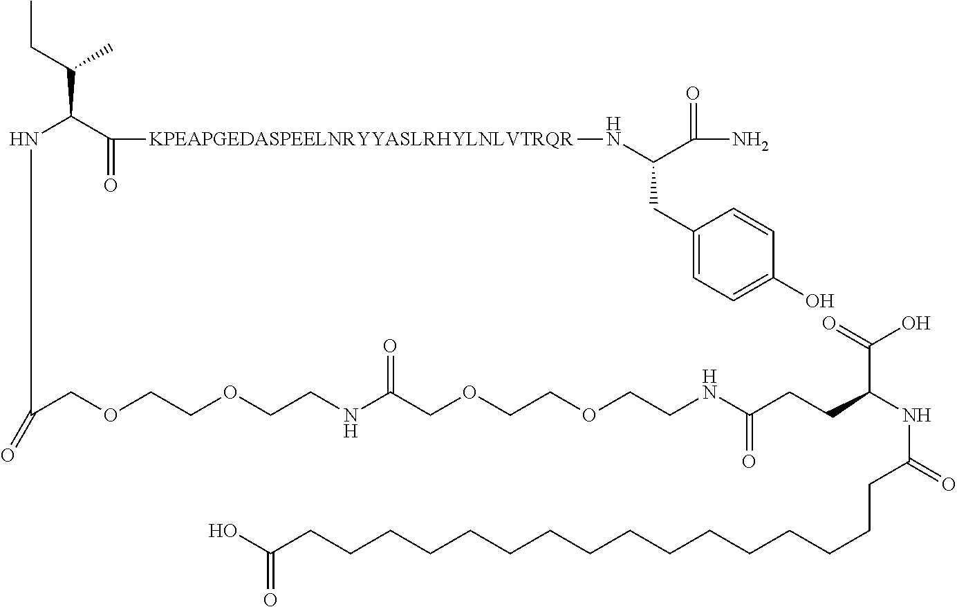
[KPEAPGEDASPEELNRYYASLRHYLNLVTRQR](C(C(NC(=O)COCCOCCNC(COCCOCCNC(CCC(NC(CCCCCCCCCCCCCCCCC(O)=O)=O)C(O)=O)=O)=O)C(CC)C)=O)NC(CC1=CC=C(O)C=C1)C(=O)N
